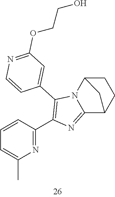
C1=CC(C2=C(C3=CC(OCCO)=NC=C3)N3C(=N2)C2CCC3C2)=NC(C)=C1
